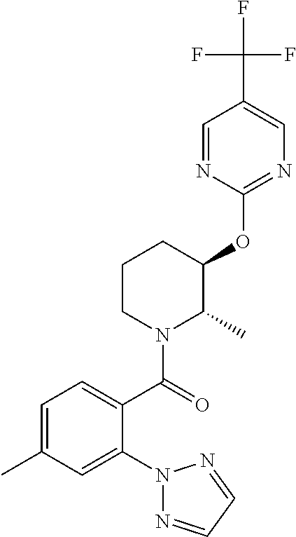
C1(OC2C(C)N(C(=O)C3=CC=C(C)C=C3N3N=CC=N3)CCC2)=NC=C(C(F)(F)F)C=N1
